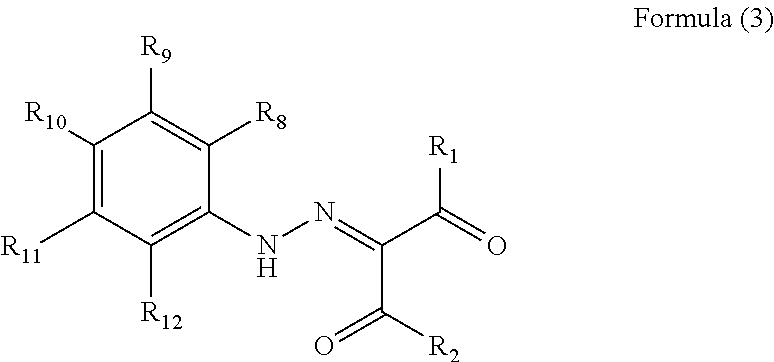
C1(NN=C(C(=O)[R1])C([R2])=O)=C([R12])C([R11])=C([R10])C([R9])=C1[R8]
